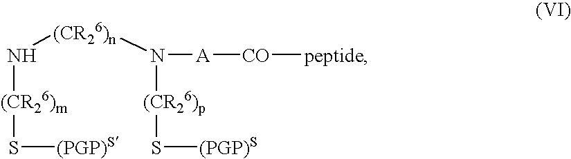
[(CR26)p](N([(CR26)n]N[(CR26)m]S[(PGP)S])[A][CO][peptide])S[(PGP)S]
